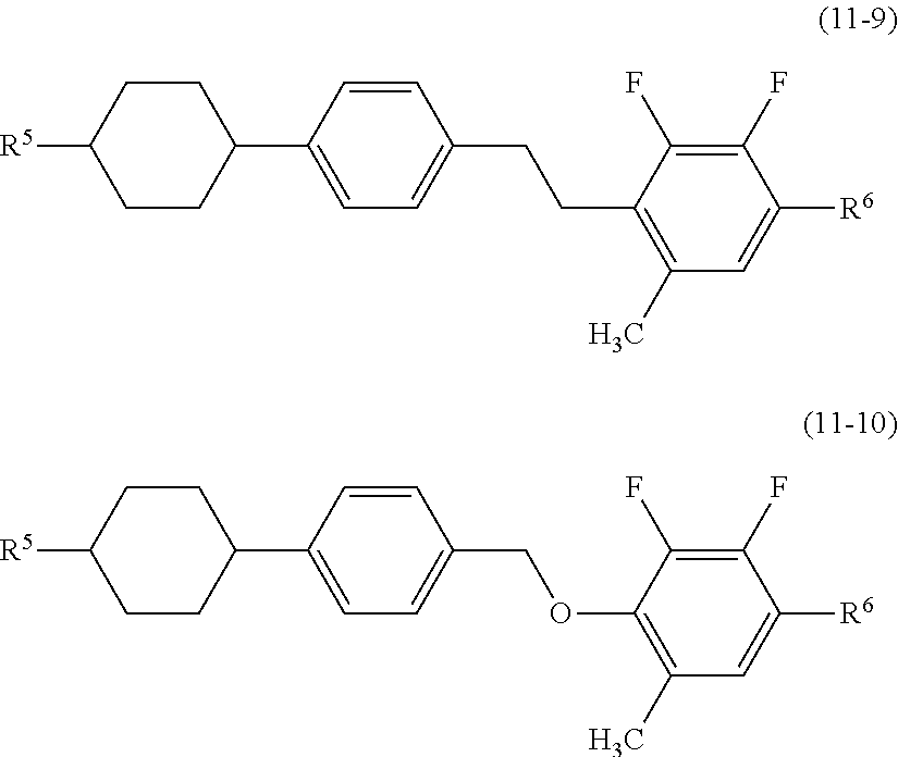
C1(F)=C(F)C(CCC2=CC=C(C3CCC([R5])CC3)C=C2)=C(C)C=C1[R6].C1(F)=C(F)C(OCC2=CC=C(C3CCC([R5])CC3)C=C2)=C(C)C=C1[R6]
